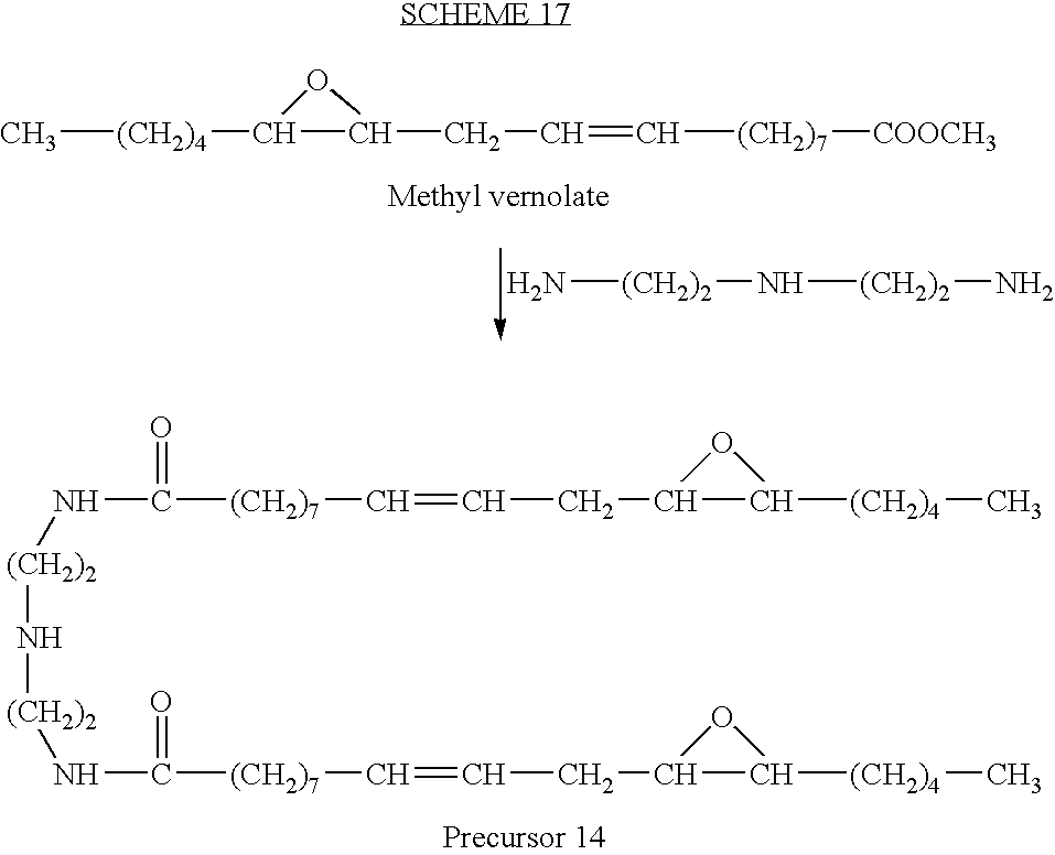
C[(CH2)4]C1C(CC=C[(CH2)7][COOCH3])O1.N[(CH2)2]N[(CH2)2]N.[(CH2)2](NC([(CH2)7]C=CCC1C([(CH2)4]C)O1)=O)N[(CH2)2]NC([(CH2)7]C=CCC1C([(CH2)4]C)O1)=O
